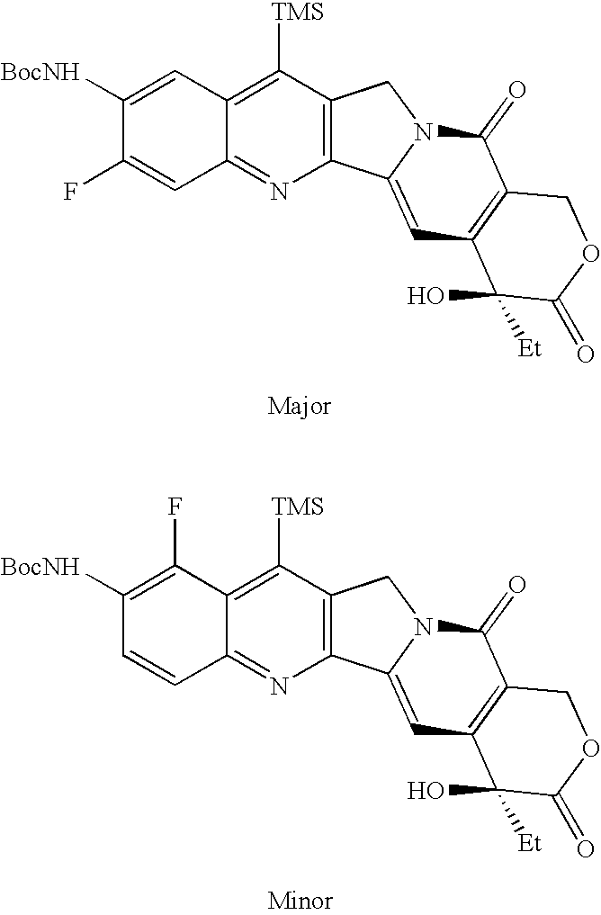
C1([BocNH])=CC2=C([TMS])C3=C(N=C2C=C1F)C1=CC2=C(C(=O)N1C3)COC(=O)C2(O)[Et].C1([BocNH])=C(F)C2=C([TMS])C3=C(N=C2C=C1)C1=CC2=C(C(=O)N1C3)COC(=O)C2([Et])O
